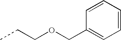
CCCOCC1=CC=CC=C1
